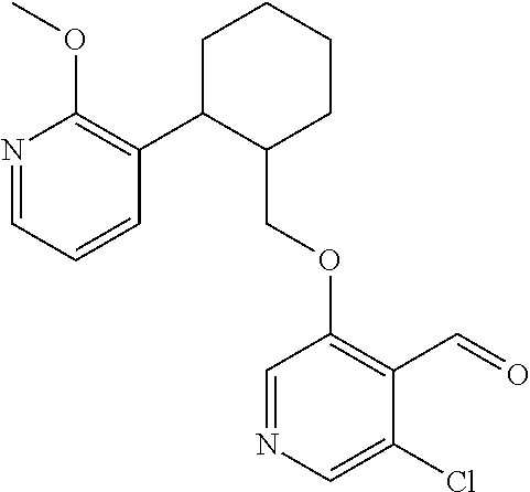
C1C(C2=C(OC)N=CC=C2)C(COC2=C(C=O)C(Cl)=CN=C2)CCC1
